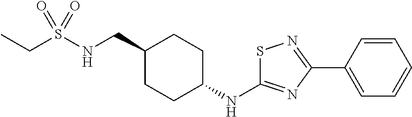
C(S(NCC1CCC(NC2=NC(C3=CC=CC=C3)=NS2)CC1)(=O)=O)C
